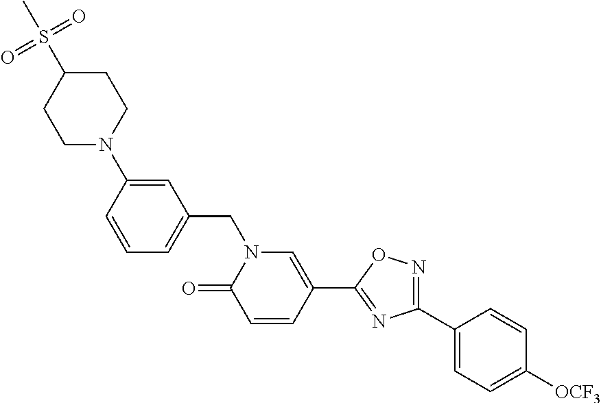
C1=C(N2CCC(S(C)(=O)=O)CC2)C=CC=C1CN1C(=O)C=CC(C2=NC(C3=CC=C([OCF3])C=C3)=NO2)=C1
